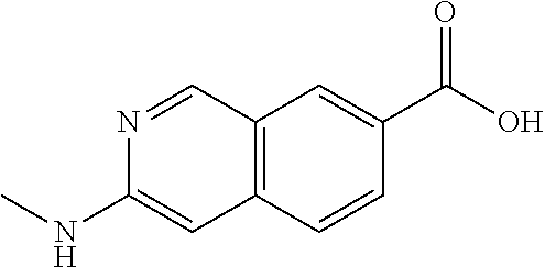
C12=C(C=CC(C(O)=O)=C1)C=C(NC)N=C2
